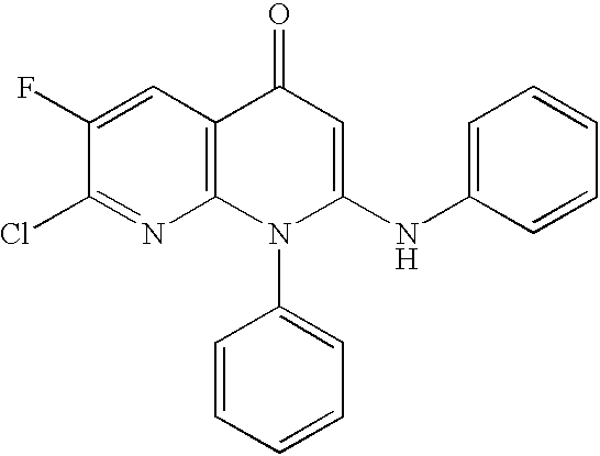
C12=C(C=C(F)C(Cl)=N1)C(=O)C=C(NC1=CC=CC=C1)N2C1=CC=CC=C1
